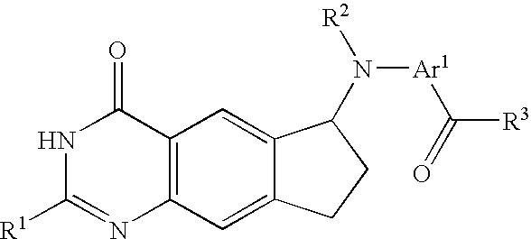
C12=C(C=C3C(=C1)C(N([Ar1]C([R3])=O)[R2])CC3)N=C([R1])NC2=O
